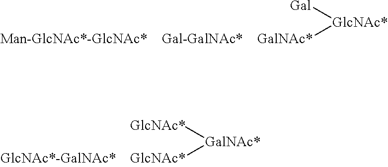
[Gal][GlcNAc*][GalNAc*].[GlcNAc*][GalNAc*][GlcNAc*]
